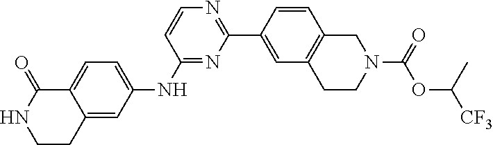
C12=CC(NC3=NC(C4=CC5=C(C=C4)CN(C(OC([CF3])C)=O)CC5)=NC=C3)=CC=C1C(=O)NCC2
